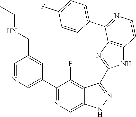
C1=NC=C(C2=NC=C3C(=C2F)C(C2=NC4=C(N2)C=CN=C4C2=CC=C(F)C=C2)=NN3)C=C1CNCC
